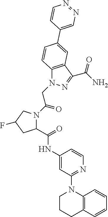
C12=C(C(C(=O)N)=NN1CC(=O)N1C(C(NC3=CC(N4CCCC5=C4C=CC=C5)=NC=C3)=O)CC(F)C1)C=C(C1=CN=NC=C1)C=C2
